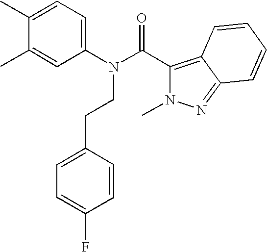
C1(C)=CC(N(C(=O)C2=C3C(=NN2C)C=CC=C3)CCC2=CC=C(F)C=C2)=CC=C1C
